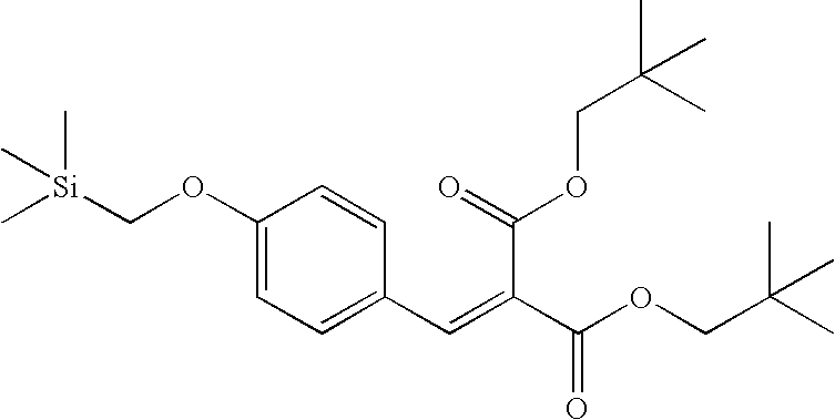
C1(OC[Si](C)(C)C)=CC=C(C=C(C(=O)OCC(C)(C)C)C(OCC(C)(C)C)=O)C=C1
